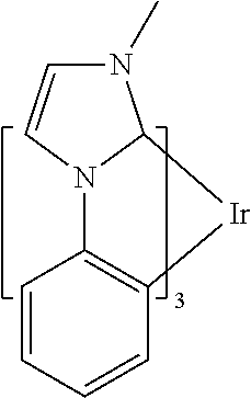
N1(C)C=CN2C1[Ir]C1=C2C=CC=C1
